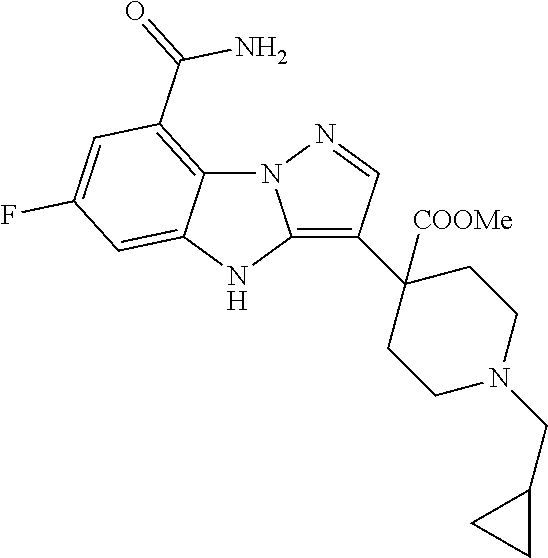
N12C3=C(C(=O)N)C=C(F)C=C3NC1=C(C1([COOMe])CCN(CC3CC3)CC1)C=N2
